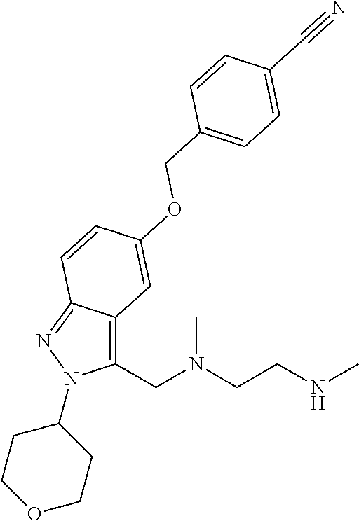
C1(CN(CCNC)C)=C2C(=NN1C1CCOCC1)C=CC(OCC1=CC=C(C#N)C=C1)=C2
